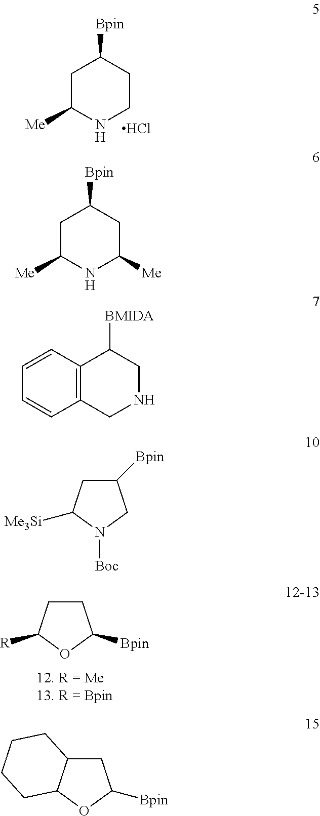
C1CC([R])OC1[Bpin].C1C([Me])NCCC1[Bpin].Cl.C1C([Me])NC([Me])CC1[Bpin].C12=C(CNCC1[BMIDA])C=CC=C2.C1([Bpin])CC([Me3Si])N([Boc])C1.C1C2C(OC1[Bpin])CCCC2
